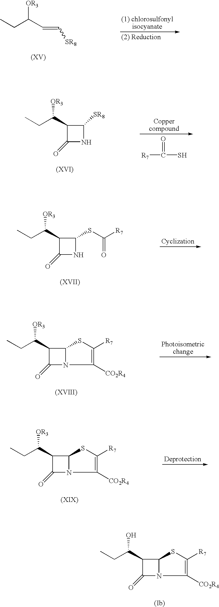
CCC(C=C[SR8])[OR3].C1(C(CC)[OR3])C(=O)NC1[SR8].[R7]C(S)=O.C1(C(CC)[OR3])C(=O)NC1SC([R7])=O.C1(C(CC)[OR3])C(=O)N2C1SC([R7])=C2[CO2R4].C1(C(CC)[OR3])C(=O)N2C1SC([R7])=C2[CO2R4].C1(C(CC)O)C(=O)N2C1SC([R7])=C2[CO2R4]
